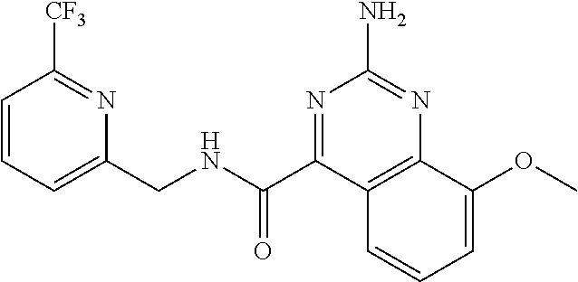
C1=CC=C(CNC(=O)C2=NC(N)=NC3=C2C=CC=C3OC)N=C1[CF3]
